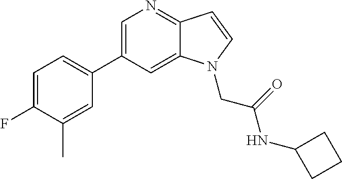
C1=C(C2=CC=C(F)C(C)=C2)C=C2C(=N1)C=CN2CC(NC1CCC1)=O
